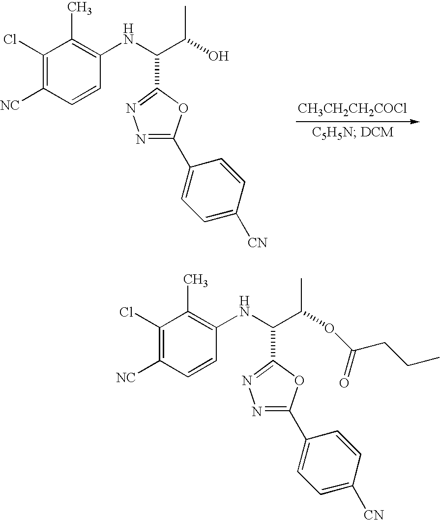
C1(Cl)=C([NC])C=CC(NC(C(C)O)C2=NN=C(C3=CC=C([CN])C=C3)O2)=C1C.[CH3CH2CH2COCl].C1(Cl)=C([NC])C=CC(NC(C(C)OC(CCC)=O)C2=NN=C(C3=CC=C([CN])C=C3)O2)=C1C
